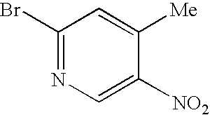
C1(Br)=NC=C([NO2])C([Me])=C1
